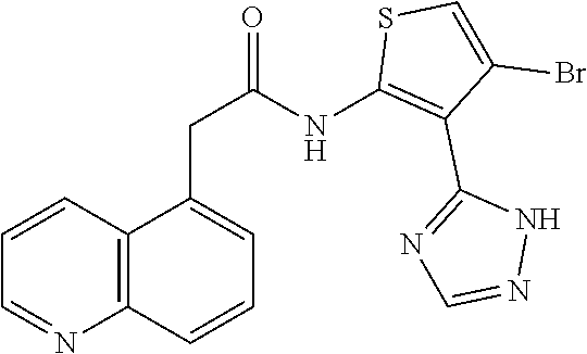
C12=C(C=CC=N1)C(CC(=O)NC1=C(C3=NC=NN3)C(Br)=CS1)=CC=C2
